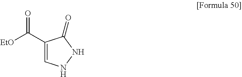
C1(C([EtO])=O)=CNNC1=O
